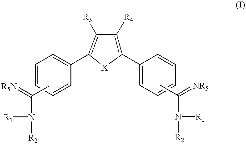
C1=CC=CC(C2=C([R3])C([R4])=C(C3=CC=CC=C3)[X]2)=C1.[R1]N(C(C)=[R5N])[R2].N([R1])([R2])C(C)=[NR5]
